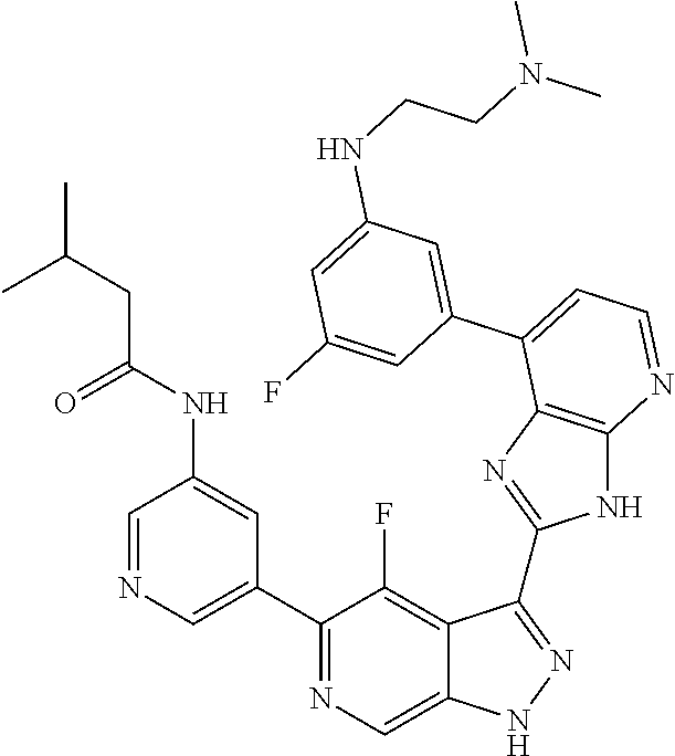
C1=NC=C(C2=NC=C3C(=C2F)C(C2=NC4=C(N2)N=CC=C4C2=CC(NCCN(C)C)=CC(F)=C2)=NN3)C=C1NC(CC(C)C)=O
